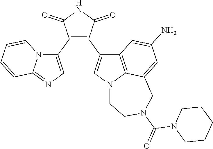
C1(C2=CN=C3N2C=CC=C3)=C(C2=CN3C4=C2C=C(N)C=C4CN(C(=O)N2CCCCC2)CC3)C(=O)NC1=O
